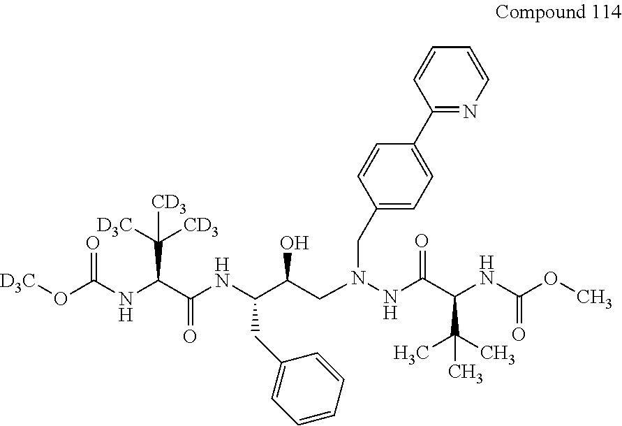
O(C(NC(C(NC(C(CN(NC(C(NC(OC)=O)C(C)(C)C)=O)CC1=CC=C(C2=NC=CC=C2)C=C1)O)CC1=CC=CC=C1)=O)C([D3C])([CD3])[CD3])=O)[D3C]
